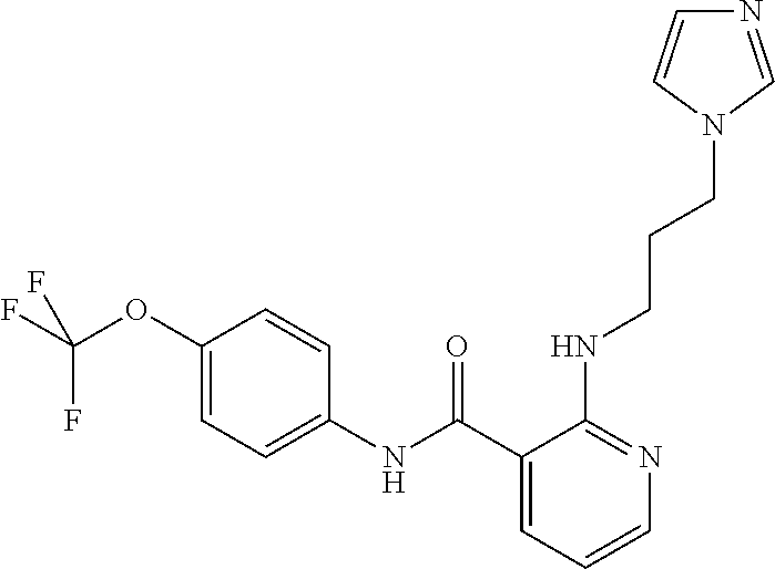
C1(C(NC2=CC=C(OC(F)(F)F)C=C2)=O)=CC=CN=C1NCCCN1C=NC=C1
